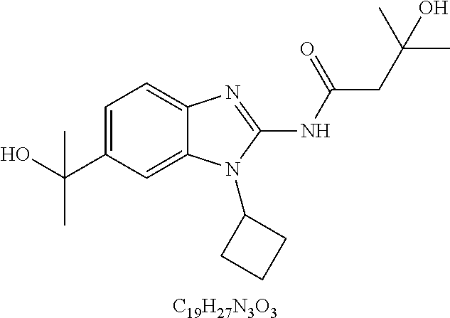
C1=C(C(C)(O)C)C=C2C(=C1)N=C(NC(=O)CC(C)(C)O)N2C1CCC1.[C19H27N3O3]
